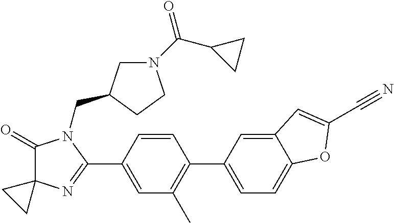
C1(=O)C2(N=C(C3=CC(C)=C(C4=CC=C5C(=C4)C=C(C#N)O5)C=C3)N1CC1CN(C(C3CC3)=O)CC1)CC2
